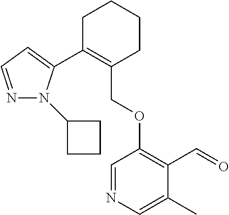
C1C(C2=CC=NN2C2CCC2)=C(COC2=C(C=O)C(C)=CN=C2)CCC1
